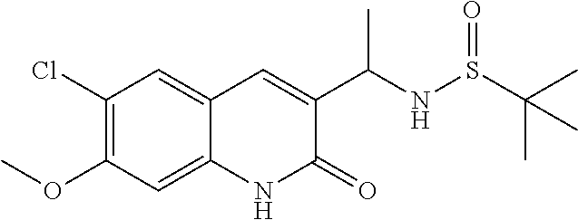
C1(Cl)=C(OC)C=C2C(=C1)C=C(C(NS(C(C)(C)C)=O)C)C(=O)N2
